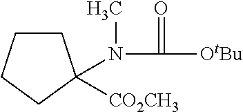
C1CCCC1(N(C([OtBu])=O)C)[CO2CH3]
